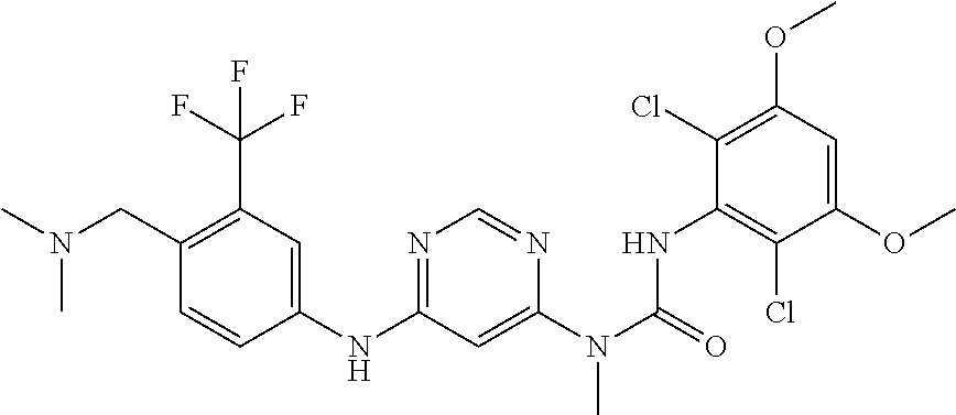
C1(OC)=CC(OC)=C(Cl)C(NC(N(C)C2=CC(NC3=CC(C(F)(F)F)=C(CN(C)C)C=C3)=NC=N2)=O)=C1Cl
